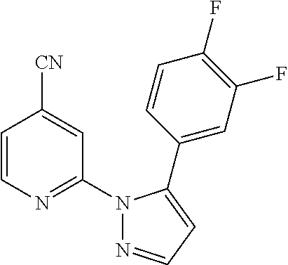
C1=CN=C(N2N=CC=C2C2=CC(F)=C(F)C=C2)C=C1[CN]
